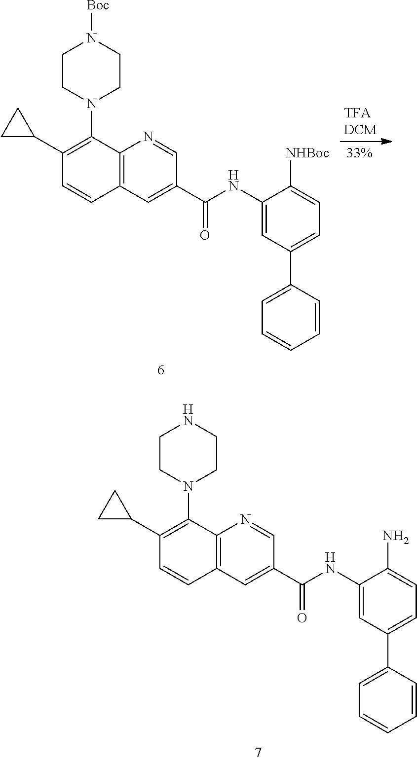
C12=C(C=C(C(NC3=CC(C4=CC=CC=C4)=CC=C3N)=O)C=N1)C=CC(C1CC1)=C2N1CCNCC1.C12=C(C=C(C(NC3=CC(C4=CC=CC=C4)=CC=C3[NHBoc])=O)C=N1)C=CC(C1CC1)=C2N1CCN([Boc])CC1
